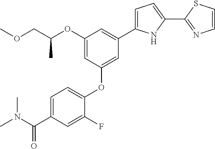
C1=C(C(N(C)C)=O)C=C(F)C(OC2=CC(C3=CC=C(C4=NC=CS4)N3)=CC(OC(COC)C)=C2)=C1
